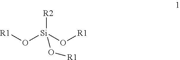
[R1]O[Si](O[R1])([R2])O[R1]
